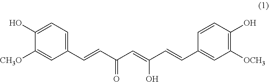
C1(C=CC(C=C(C=CC2=CC([OCH3])=C(O)C=C2)O)=O)=CC=C(O)C([CH3O])=C1
